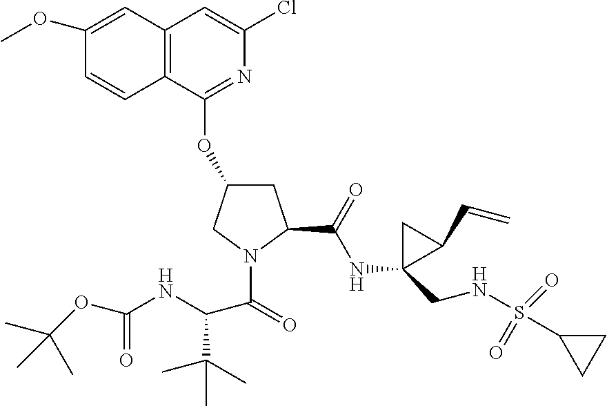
C12=C(C(OC3CC(C(=O)NC4(CNS(C5CC5)(=O)=O)CC4C=C)N(C(C(NC(=O)OC(C)(C)C)C(C)(C)C)=O)C3)=NC(Cl)=C1)C=CC(OC)=C2
